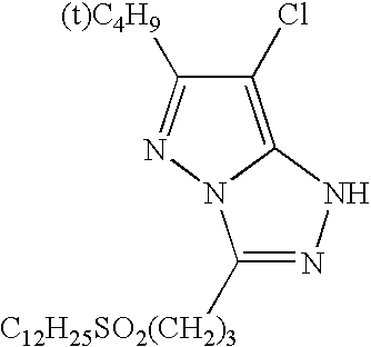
C1(Cl)=C2N(N=C1[(t)C4H9])C([C12H25SO2(CH2)3])=NN2
